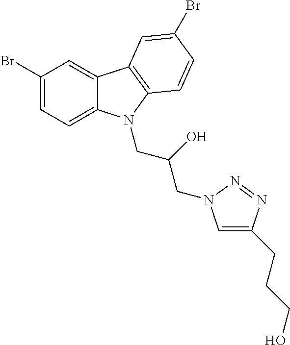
C1(Br)=CC=C2C(=C1)C1=C(N2CC(O)CN2C=C(CCCO)N=N2)C=CC(Br)=C1
